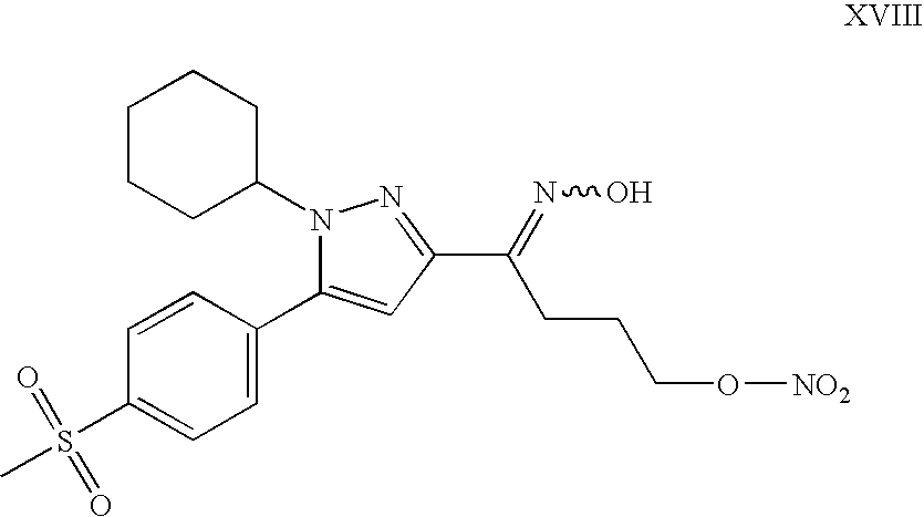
C1(C2=CC(C(=NO)CCCO[NO2])=NN2C2CCCCC2)=CC=C(S(C)(=O)=O)C=C1
